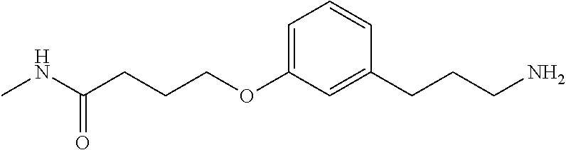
C1=C(OCCCC(NC)=O)C=C(CCCN)C=C1
